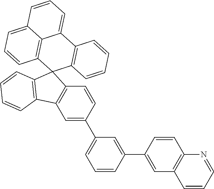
C12=C(C=C(C3=CC(C4=CC5=C(C=C4)C4(C6=C5C=CC=C6)C5=C(C6=CC=CC7=CC=CC4=C67)C=CC=C5)=CC=C3)C=C1)C=CC=N2
